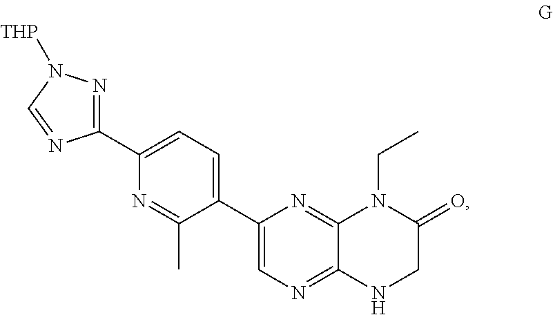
C1(C2=CC=C(C3=NN([THP])C=N3)N=C2C)=CN=C2C(=N1)N(CC)C(=O)CN2
